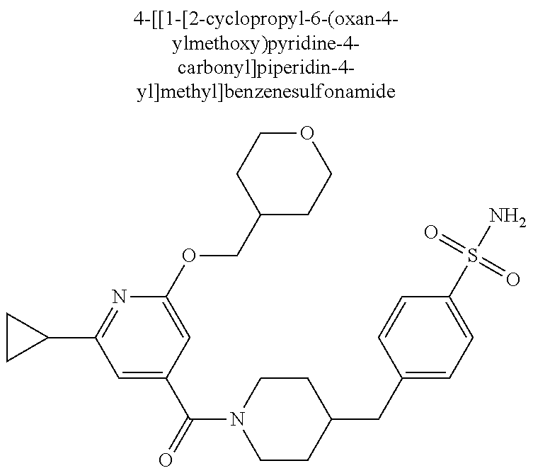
N1=C(C2CC2)C=C(C(=O)N2CCC(CC3=CC=C(S(N)(=O)=O)C=C3)CC2)C=C1OCC1CCOCC1
